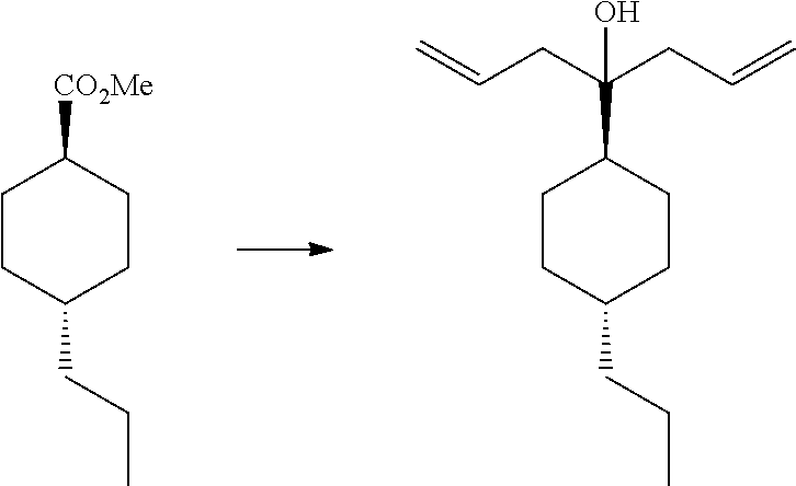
C1CC(CCC)CCC1[CO2Me].C1CC(CCC)CCC1C(CC=C)(CC=C)O
